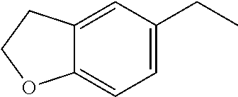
C1=C(CC)C=C2C(=C1)OCC2
